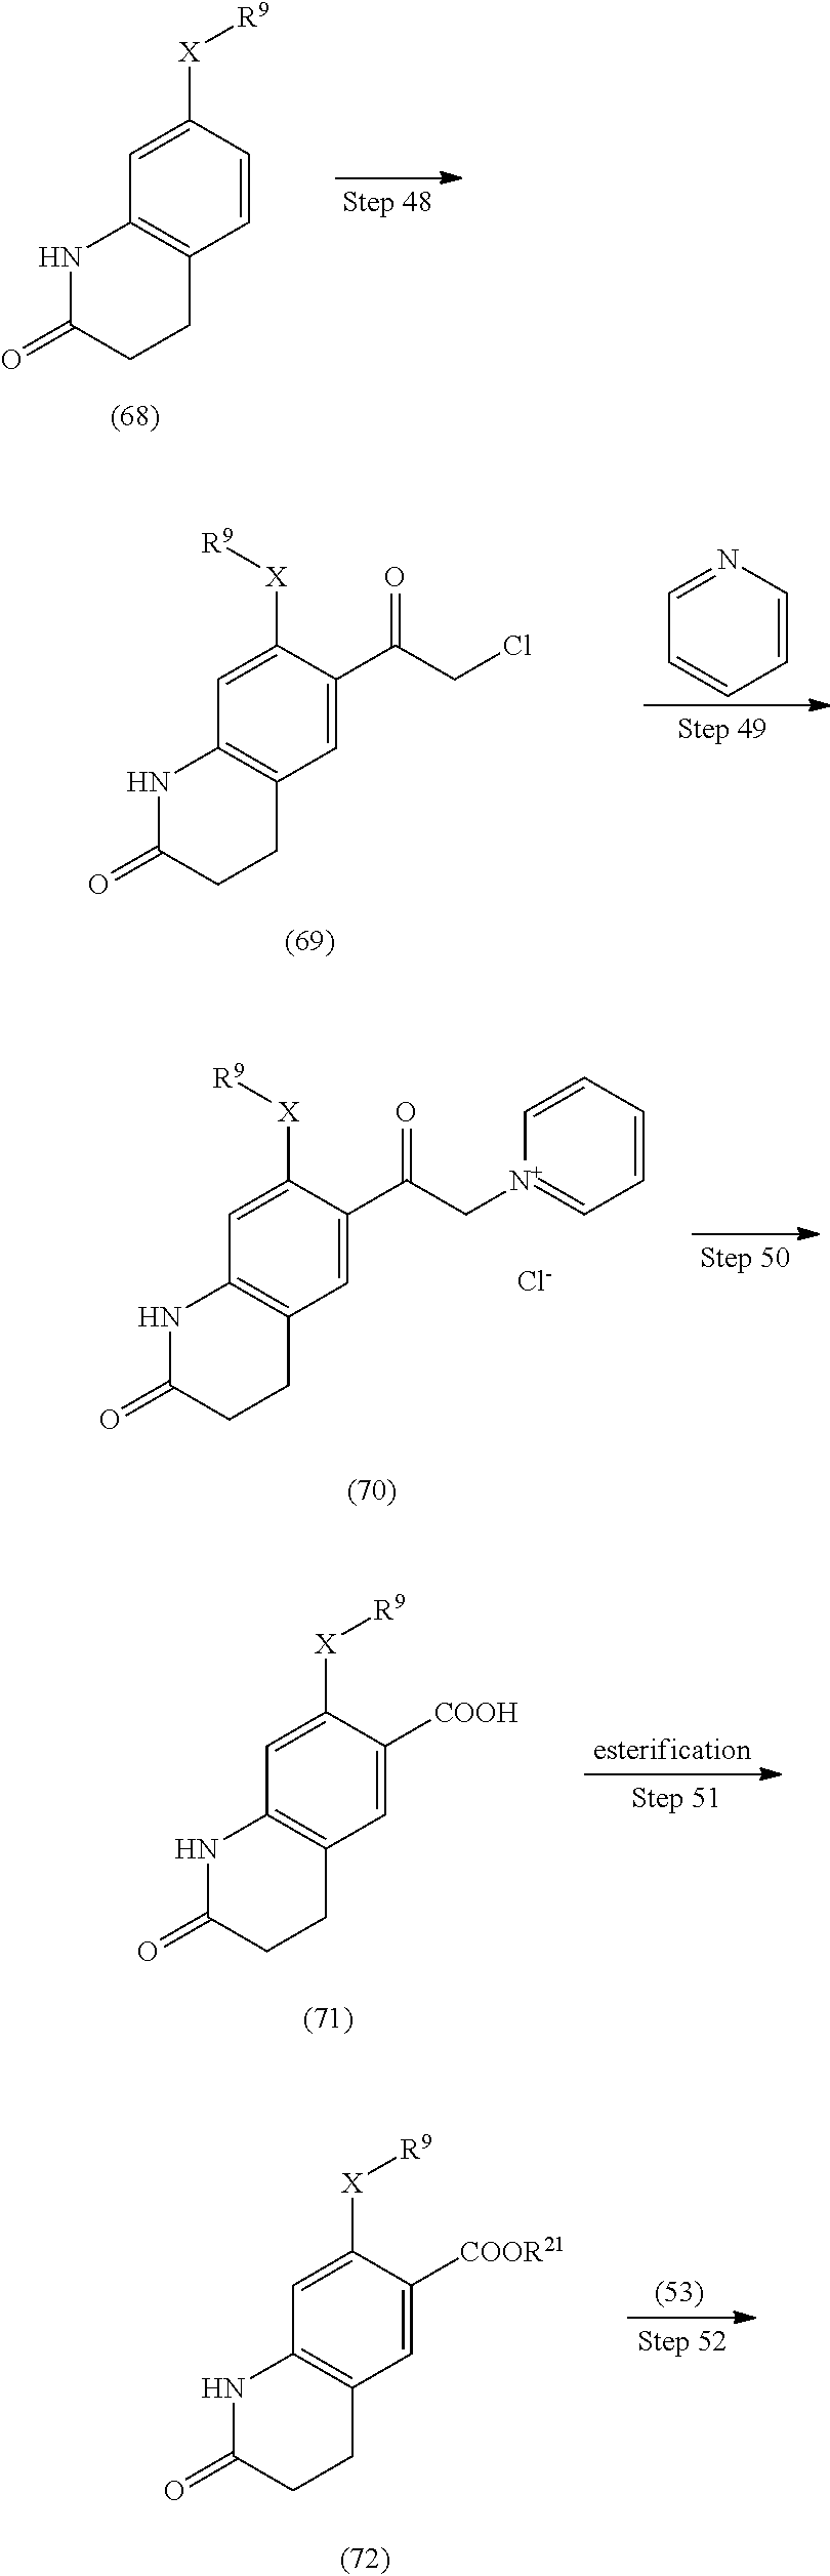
C1=C([X][R9])C=CC2=C1NC(=O)CC2.C1=C([X][R9])C(C(CCl)=O)=CC2=C1NC(=O)CC2.C1=NC=CC=C1.C1=C([X][R9])C(C(C[N+]2=CC=CC=C2)=O)=CC2=C1NC(=O)CC2.[Cl-].C1=C([X][R9])C([COOH])=CC2=C1NC(=O)CC2.C1=C([X][R9])C([COOR21])=CC2=C1NC(=O)CC2
